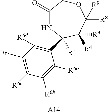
[A14].C1(Br)=C([R6c])C([R6b])=C([R6a])C(C2([R5])NC(=O)COC([R9])([R8])C2([R3])[R4])=C1[R6d]
